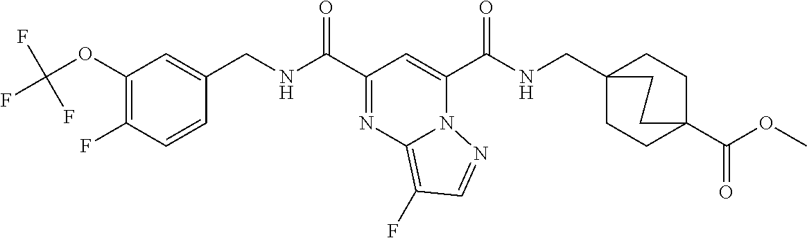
C1(OC(F)(F)F)=C(F)C=CC(CNC(C2=NC3=C(F)C=NN3C(C(NCC34CCC(C(OC)=O)(CC3)CC4)=O)=C2)=O)=C1
